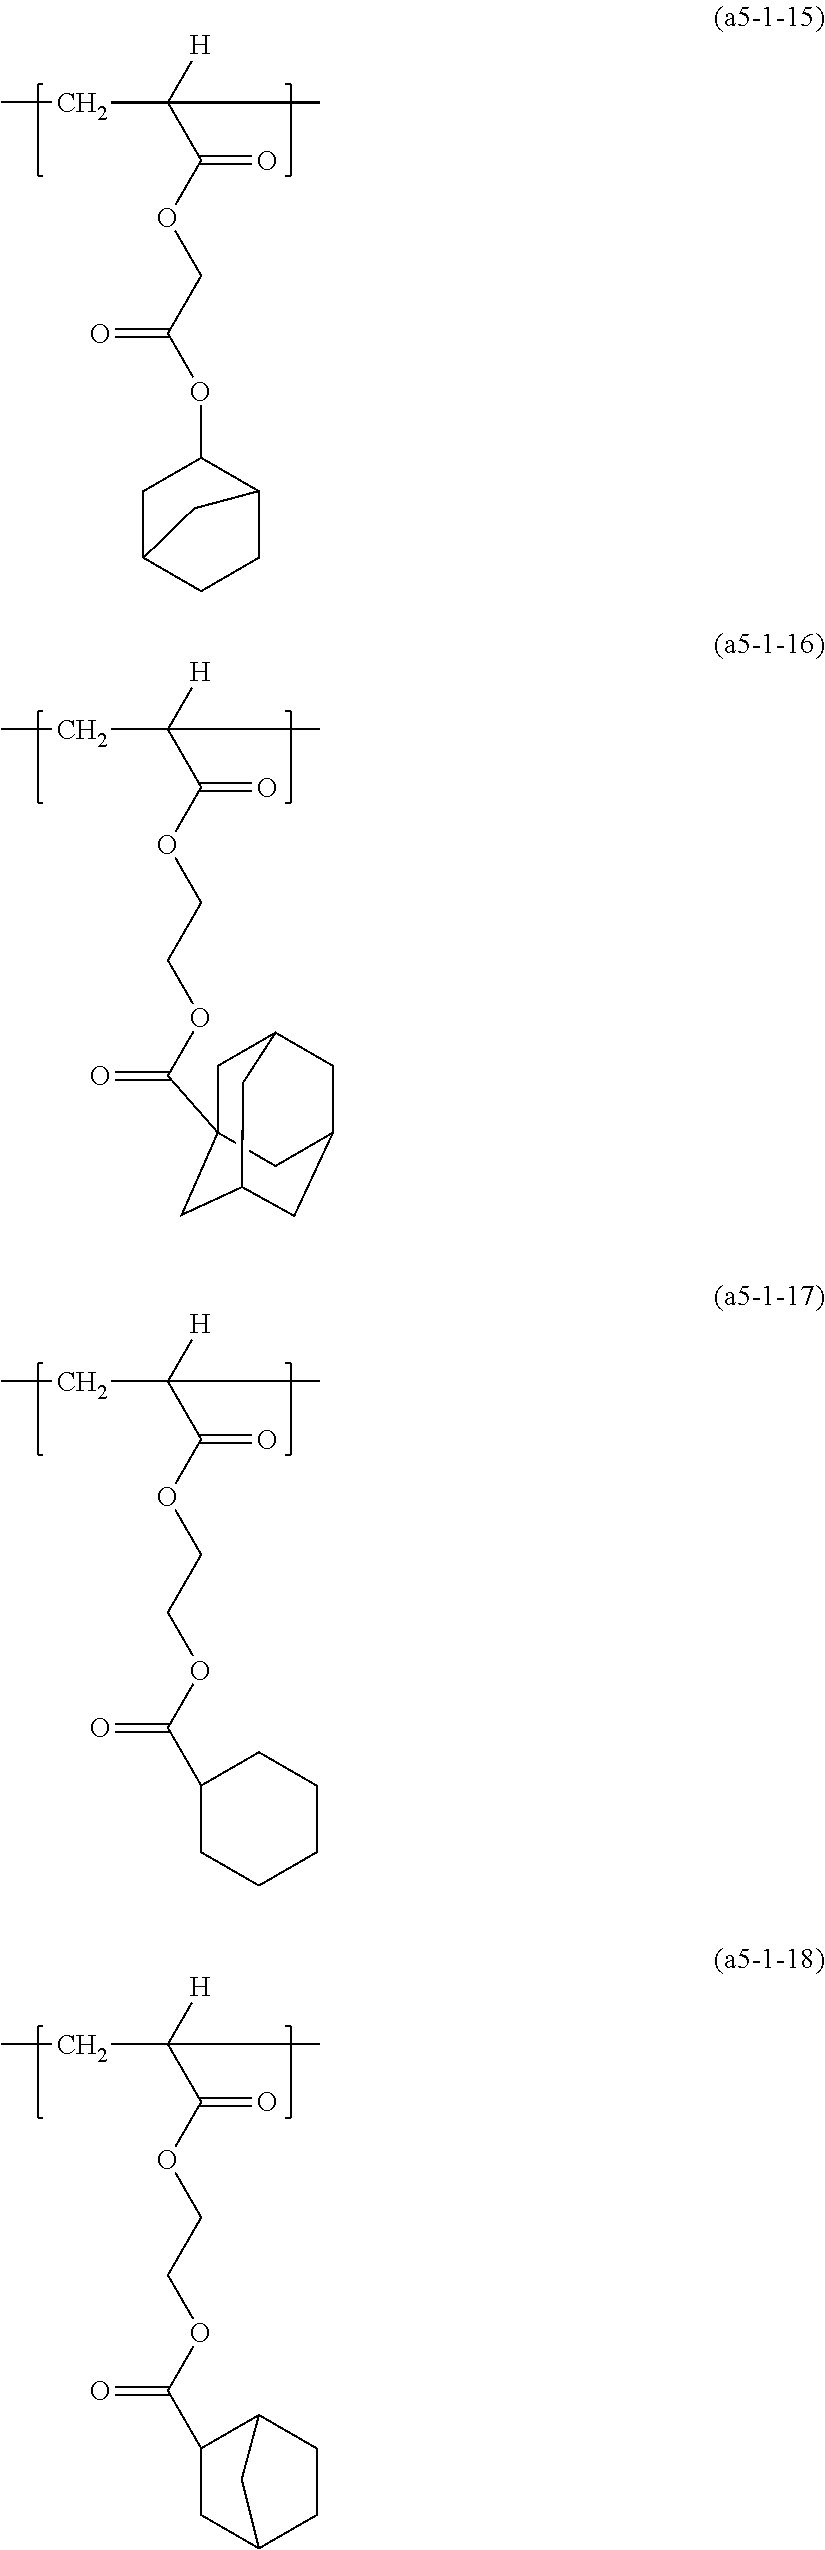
C(C([H])(C(OCC(=O)OC1CC2CCC1C2)=O)C)C.C(C([H])(C(OCCOC(=O)C12CC3CC(CC(C1)C3)C2)=O)C)C.C(C([H])(C(OCCOC(=O)C1CCCCC1)=O)C)C.C(C([H])(C(OCCOC(=O)C1CC2CCC1C2)=O)C)C
